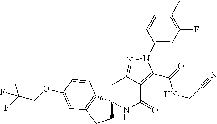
C1C2=NN(C3=CC(F)=C(C)C=C3)C(C(=O)NCC#N)=C2C(=O)NC12CCC1=C2C=CC(OCC(F)(F)F)=C1
